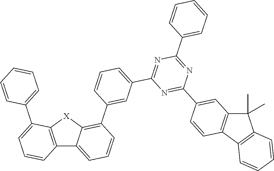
C12=C([X]C3=C(C4=CC(C5=NC(C6=CC=CC=C6)=NC(C6=CC7=C(C=C6)C6=C(C7(C)C)C=CC=C6)=N5)=CC=C4)C=CC=C13)C(C1=CC=CC=C1)=CC=C2
